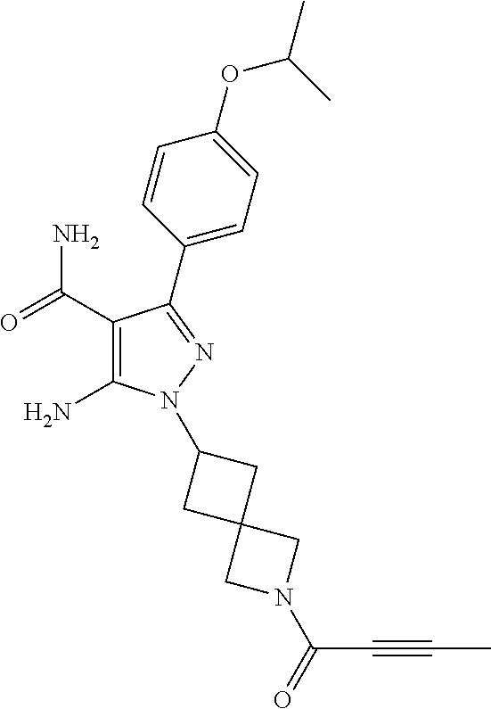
C1(C(=O)N)=C(N)N(C2CC3(C2)CN(C(=O)C#CC)C3)N=C1C1=CC=C(OC(C)C)C=C1
